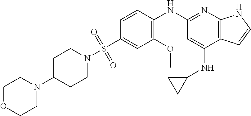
C1(S(=O)(=O)N2CCC(N3CCOCC3)CC2)=CC(OC)=C(NC2=NC3=C(C(NC4CC4)=C2)C=CN3)C=C1
